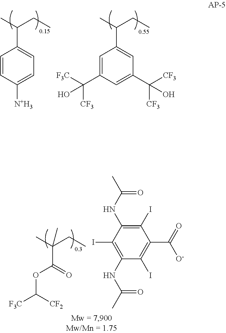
CC(CC)C1=CC=C([N+H3])C=C1.C1=C(C([F3C])([CF3])O)C=C(C([CF3])([CF3])O)C=C1C(C)CC.CC(CC)(C(OC([CF2])[F3C])=O)C.C1(C(=O)[O-])=C(I)C(NC(C)=O)=C(I)C(NC(C)=O)=C1I
